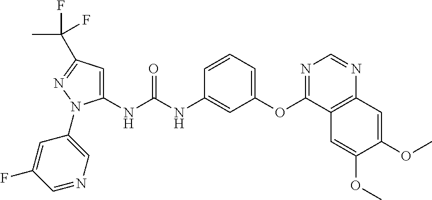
C1(NC(NC2=CC(OC3=NC=NC4=C3C=C(OC)C(OC)=C4)=CC=C2)=O)=CC(C(F)(C)F)=NN1C1=CN=CC(F)=C1
